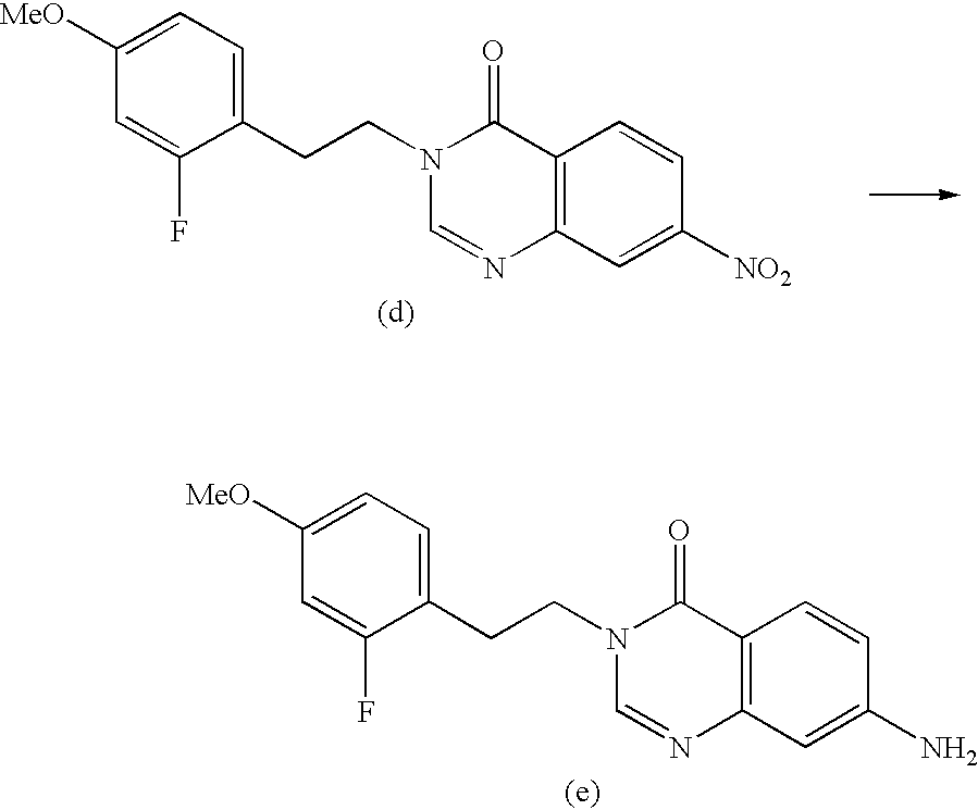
C1(CCN2C(=O)C3=C(C=C([NO2])C=C3)N=C2)=CC=C([MeO])C=C1F.C1(CCN2C(=O)C3=C(C=C(N)C=C3)N=C2)=CC=C([MeO])C=C1F
